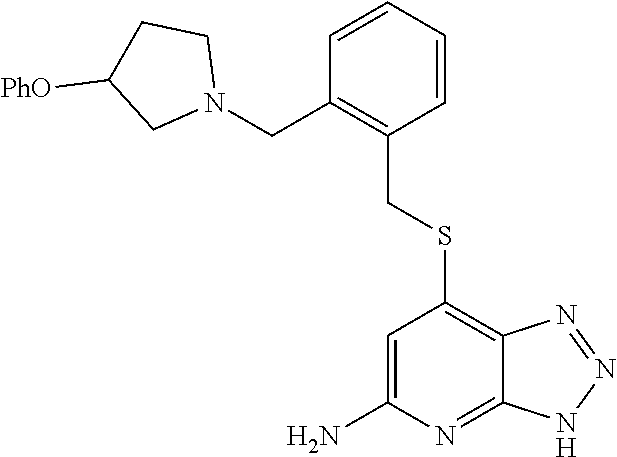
C1=CC=CC(CSC2=C3C(=NC(N)=C2)NN=N3)=C1CN1CCC([PhO])C1
